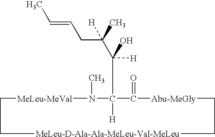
C1[MeLeu-D-Ala-Ala-MeLeu-Val-MeLeu]CC[Abu-MeGly]C(=O)C([H])(C([H])(O)C(C)([H])CC=CC)N(C)[MeLeu-MeVal]C1
